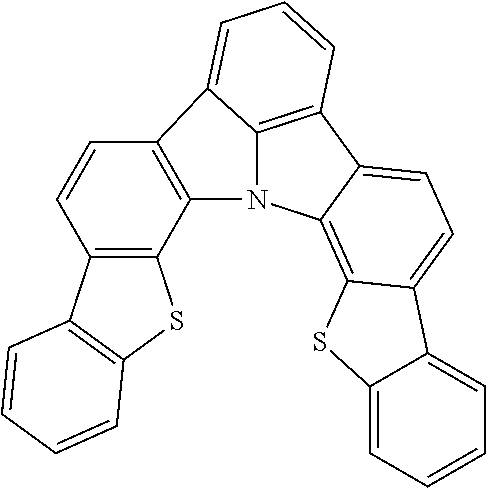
C12=C3C4=CC=C5C(=C4N1C1=C(C2=CC=C3)C=CC2=C1SC1=C2C=CC=C1)SC1=CC=CC=C51
